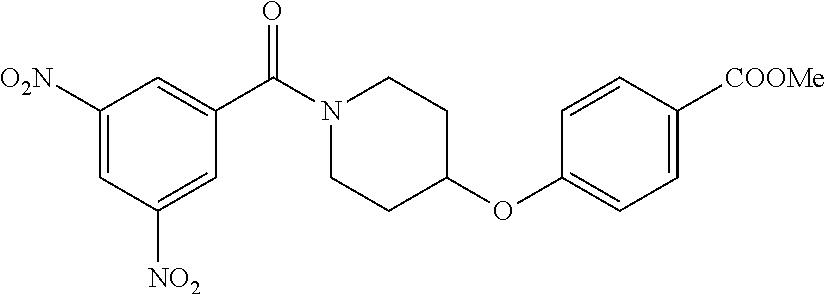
C1([O2N])=CC([NO2])=CC(C(N2CCC(OC3=CC=C([COOMe])C=C3)CC2)=O)=C1
